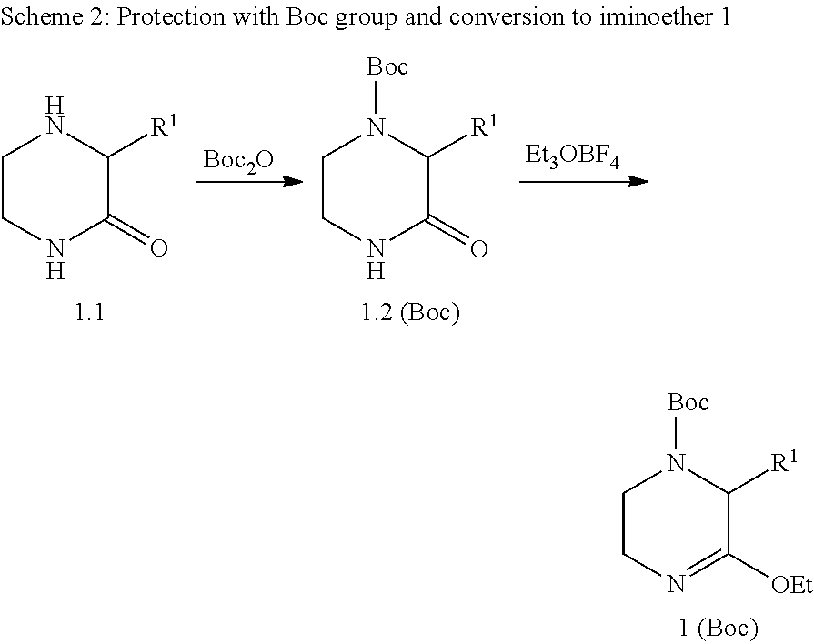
C1CNC(=O)C([R1])N1.C1CNC(=O)C([R1])N1[Boc].[Boc2O].C1CN=C([OEt])C([R1])N1[Boc]
